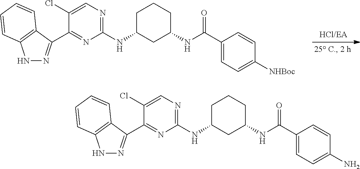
N1N=C(C2=NC(NC3CC(NC(C4=CC=C([NHBoc])C=C4)=O)CCC3)=NC=C2Cl)C2=C1C=CC=C2.N1N=C(C2=NC(NC3CC(NC(C4=CC=C(N)C=C4)=O)CCC3)=NC=C2Cl)C2=C1C=CC=C2
